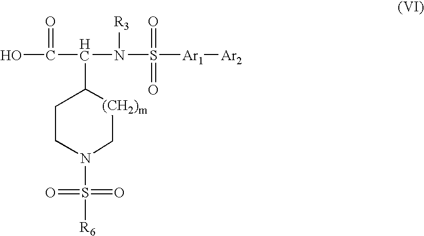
C1CN(S([R6])(=O)=O)C[(CH2)m]C1C(N(S([Ar1][Ar2])(=O)=O)[R3])C(O)=O
